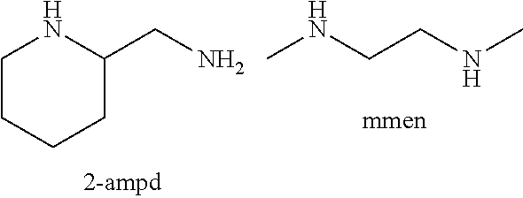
CNCCNC.C1CCCC(CN)N1
